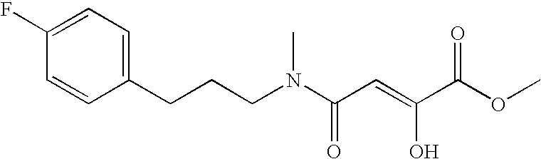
C1=CC(CCCN(C(C=C(C(OC)=O)O)=O)C)=CC=C1F
